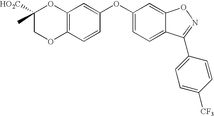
C12=C(C=CC(OC3=CC=C4C(=C3)ON=C4C3=CC=C([CF3])C=C3)=C1)OCC(C)([HO2C])O2
